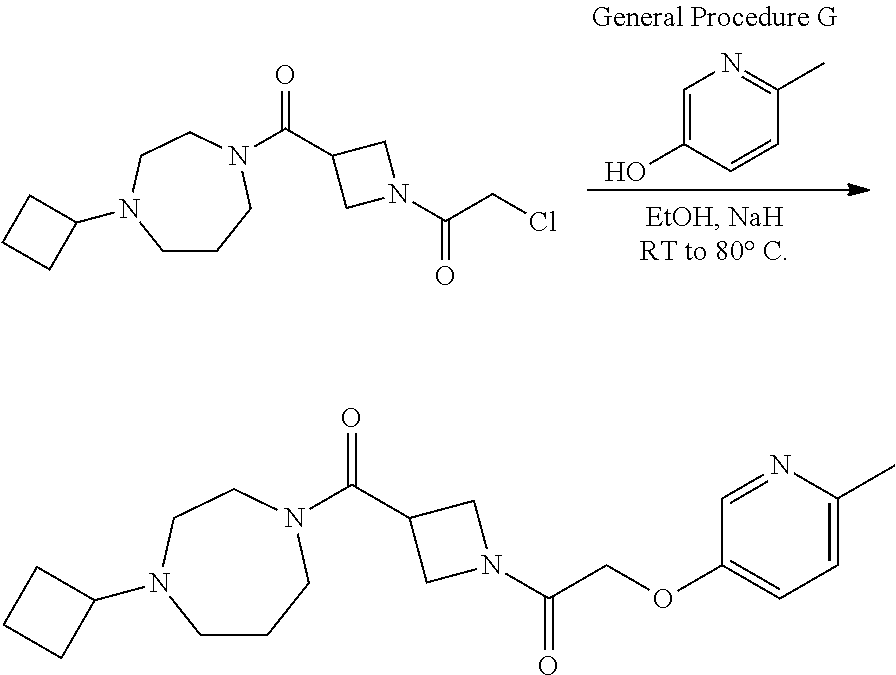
C1=C(O)C=CC(C)=N1.C1CCN(C(=O)C2CN(C(CCl)=O)C2)CCN1C1CCC1.C1CCN(C(=O)C2CN(C(COC3=CC=C(C)N=C3)=O)C2)CCN1C1CCC1
